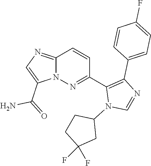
C12=NC=C(C(=O)N)N1N=C(C1=C(C3=CC=C(F)C=C3)N=CN1C1CCC(F)(F)C1)C=C2
